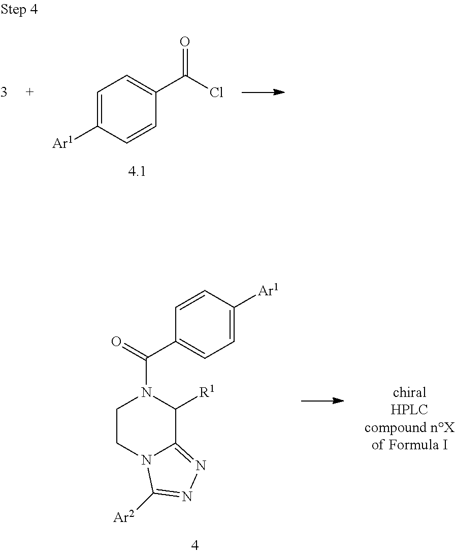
C1=C([Ar1])C=CC(C(Cl)=O)=C1.C1CN2C(=NN=C2[Ar2])C([R1])N1C(=O)C1=CC=C([Ar1])C=C1
